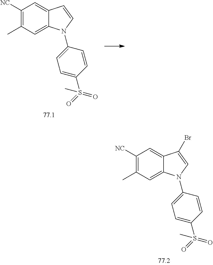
C1([NC])=C(C)C=C2C(=C1)C=CN2C1=CC=C(S(=O)(=O)C)C=C1.C1([NC])=C(C)C=C2C(=C1)C(Br)=CN2C1=CC=C(S(=O)(=O)C)C=C1
